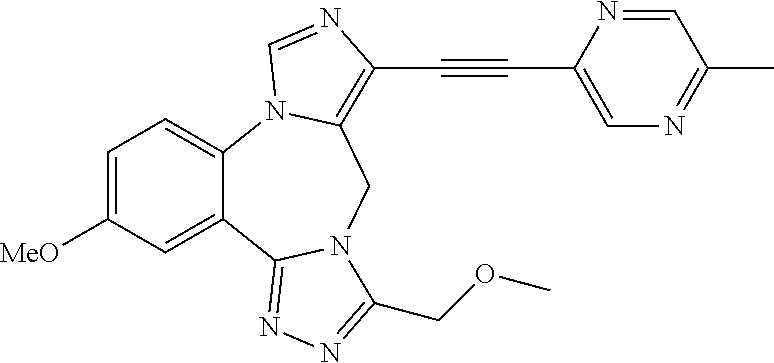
C1=C([MeO])C=C2C(=C1)N1C(=C(C#CC3=CN=C(C)C=N3)N=C1)CN1C2=NN=C1COC
